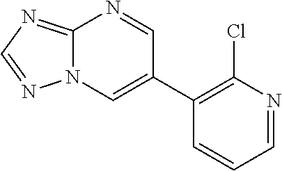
C12=NC=NN1C=C(C1=C(Cl)N=CC=C1)C=N2
